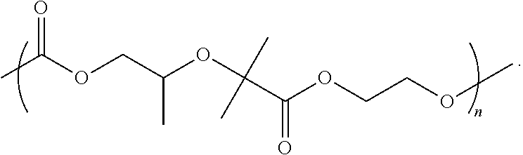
O=C(OCC(OC(C(OCCOC)=O)(C)C)C)C
